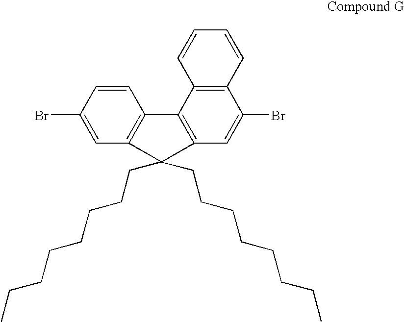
C1(Br)=CC2=C(C=C1)C1=C(C=C(Br)C3=C1C=CC=C3)C2(CCCCCCCC)CCCCCCCC
